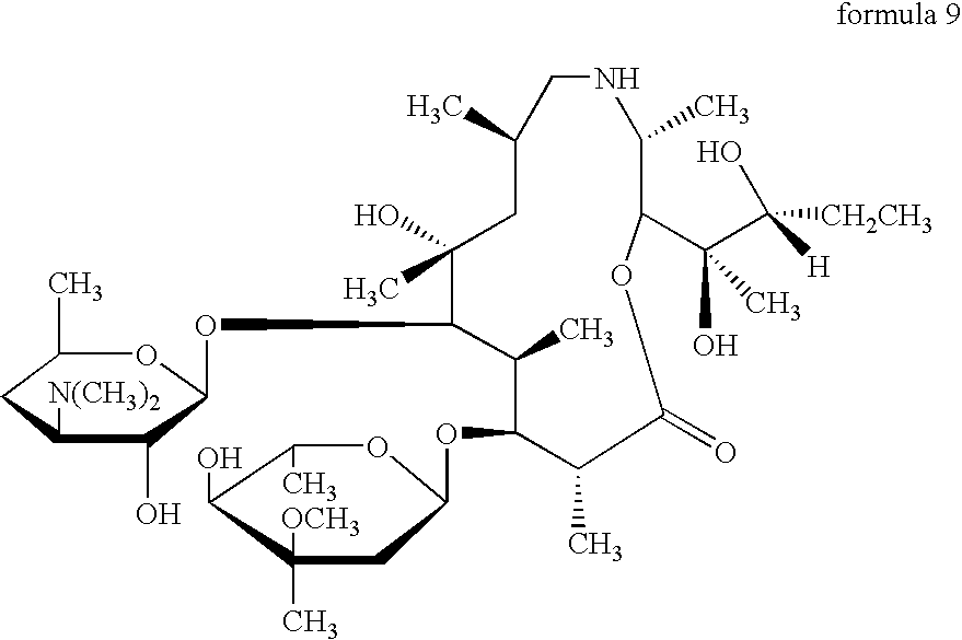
C1(C)C(OC2CC(C)([OCH3])C(O)C(C)O2)C(C)C(=O)OC(C(C(O)([H])[CH2CH3])(O)C)C(C)NCC(C)CC(C)(O)C1OC1C(O)C([N(CH3)2])CC(C)O1
